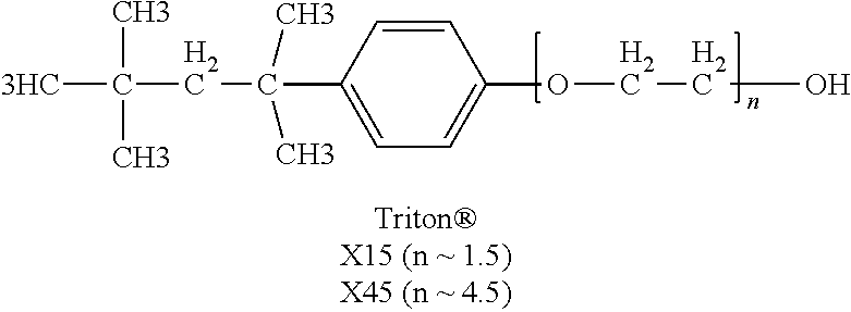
[3HC]C(C)(C)CC(C)(C)C1=CC=C(OCCO)C=C1
